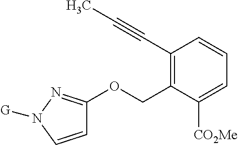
C1=CN([G])N=C1OCC1=C(C#CC)C=CC=C1[CO2Me]
